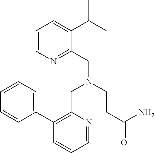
C1=CC=C(C2=C(CN(CC3=NC=CC=C3C(C)C)CCC(=O)N)N=CC=C2)C=C1
